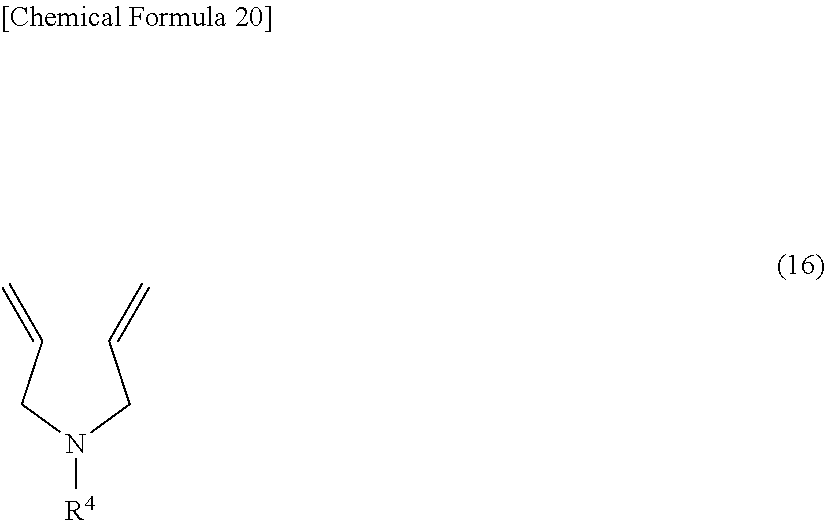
N(CC=C)(CC=C)[R4]
